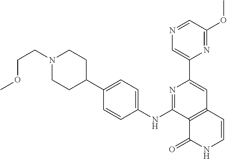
C12=C(C=CNC1=O)C=C(C1=CN=CC(OC)=N1)N=C2NC1=CC=C(C2CCN(CCOC)CC2)C=C1
